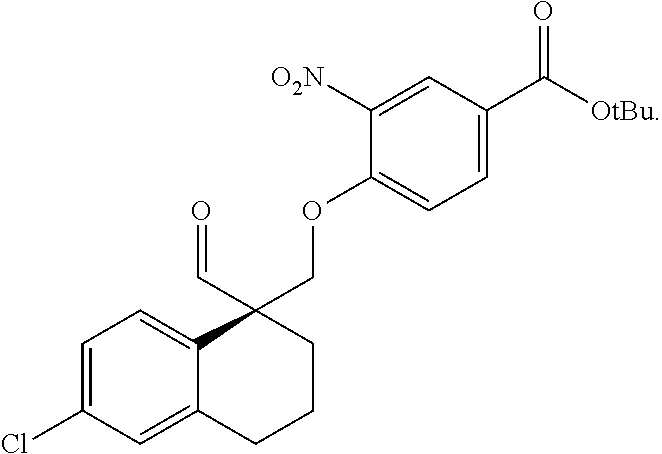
C1=C(Cl)C=C2C(=C1)C(C=O)(COC1=CC=C(C([OtBu])=O)C=C1[O2N])CCC2
